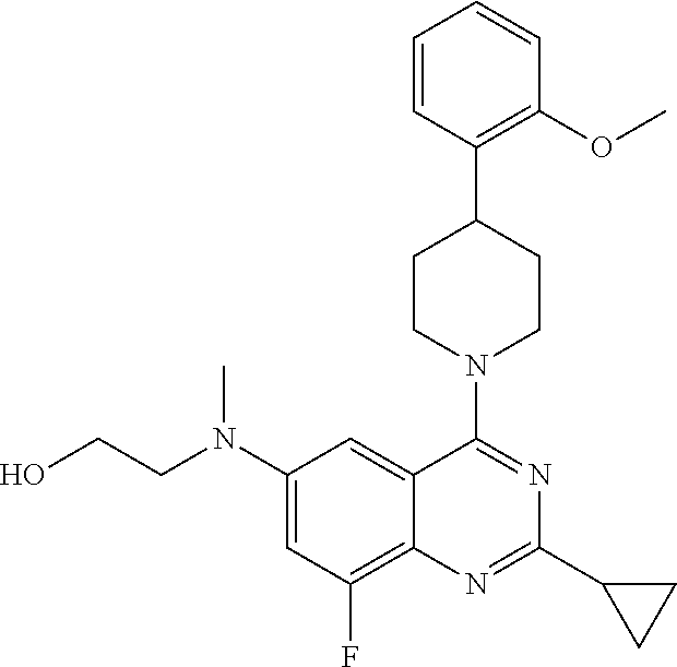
C1=CC(C2CCN(C3=NC(C4CC4)=NC4=C(F)C=C(N(CCO)C)C=C34)CC2)=C(OC)C=C1
